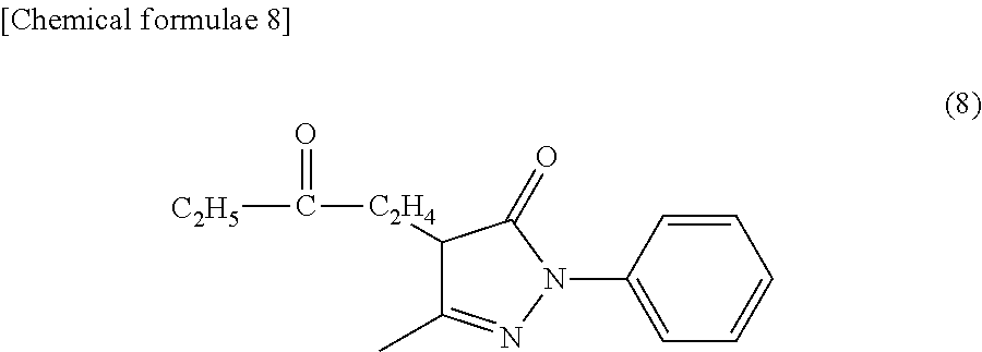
C1([C2H4]C([C2H5])=O)C(C)=NN(C2=CC=CC=C2)C1=O
